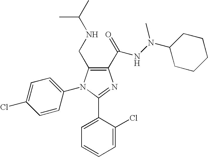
C1(CNC(C)C)=C(C(=O)NN(C2CCCCC2)C)N=C(C2=CC=CC=C2Cl)N1C1=CC=C(Cl)C=C1
